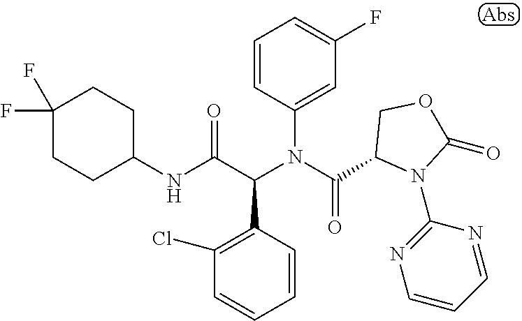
C1=CC(C(C(NC2CCC(F)(F)CC2)=O)N(C(=O)C2N(C3=NC=CC=N3)C(=O)OC2)C2=CC(F)=CC=C2)=C(Cl)C=C1
